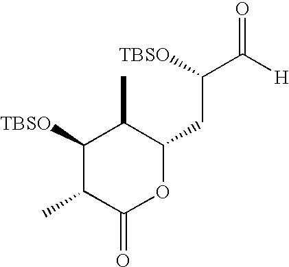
C1([TBSO])C(C)C(=O)OC(CC(C([H])=O)[TBSO])C1C
